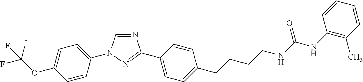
C1=C(OC(F)(F)F)C=CC(N2C=NC(C3=CC=C(CCCCNC(NC4=C(C)C=CC=C4)=O)C=C3)=N2)=C1
